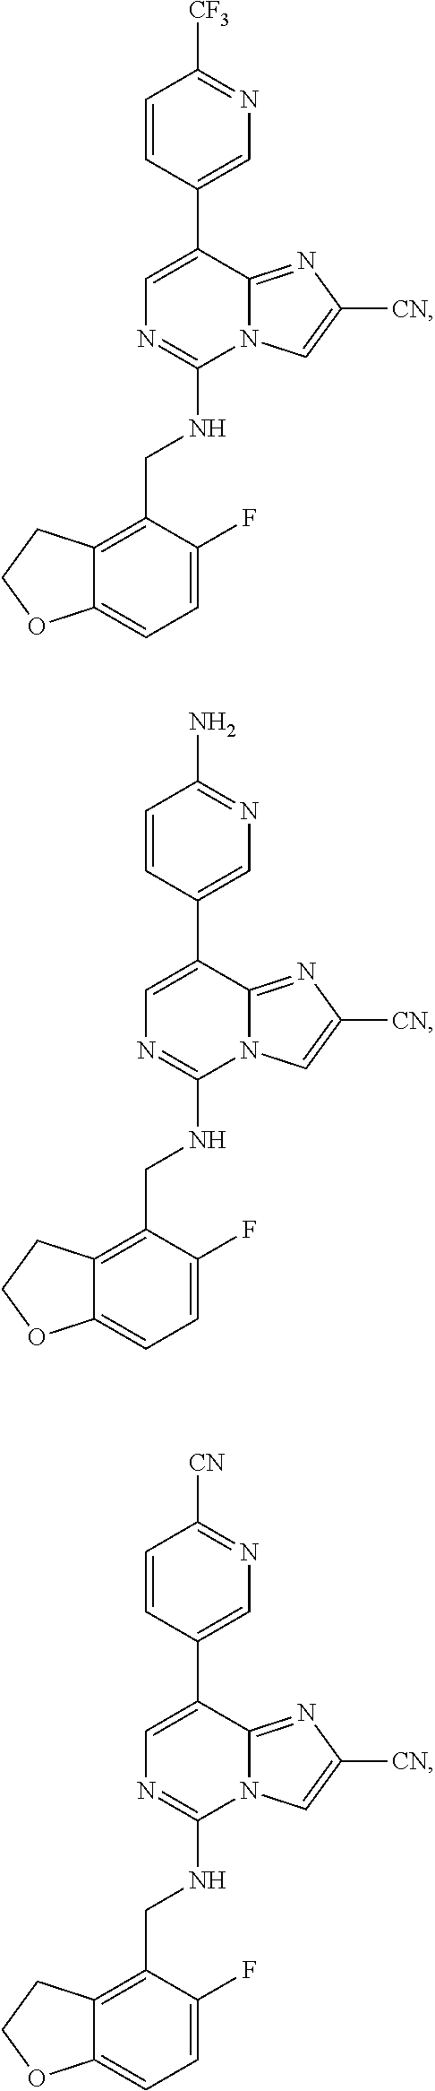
C1=C(C2=CN=C([CF3])C=C2)C2=NC([CN])=CN2C(NCC2=C3C(=CC=C2F)OCC3)=N1.C1=C(C2=CN=C(N)C=C2)C2=NC([CN])=CN2C(NCC2=C3C(=CC=C2F)OCC3)=N1.C1=C(C2=CN=C([CN])C=C2)C2=NC([CN])=CN2C(NCC2=C3C(=CC=C2F)OCC3)=N1
